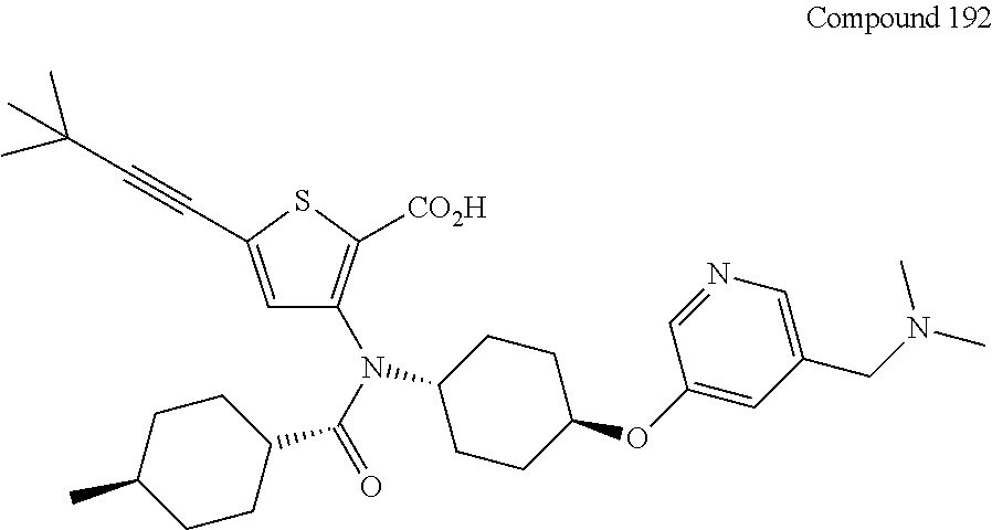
C1(CN(C)C)=CN=CC(OC2CCC(N(C3=C([CO2H])SC(C#CC(C)(C)C)=C3)C(C3CCC(C)CC3)=O)CC2)=C1
